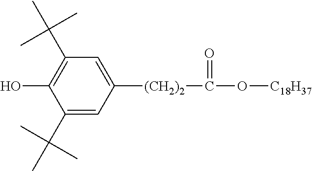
C1(C(C)(C)C)=CC([(CH2)2]C(=O)O[C18H37])=CC(C(C)(C)C)=C1O
